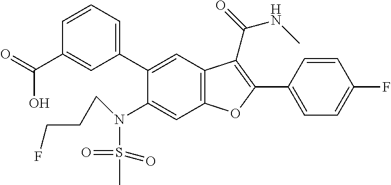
C1=CC(C2=C(C(=O)NC)C3=C(C=C(N(S(=O)(=O)C)CCCF)C(C4=CC=CC(C(=O)O)=C4)=C3)O2)=CC=C1F
